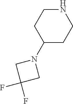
C1(N2CC(F)(F)C2)CCNCC1
